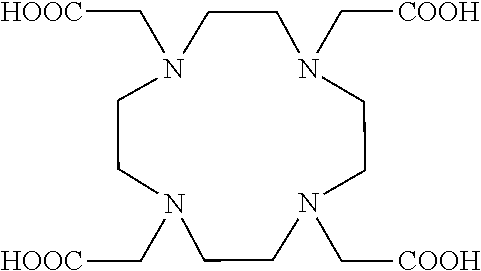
N1(C[HOOC])CCN(C[HOOC])CCN(C[COOH])CCN(C[COOH])CC1
